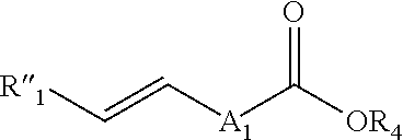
[R1]C=C[A1]C([OR4])=O
